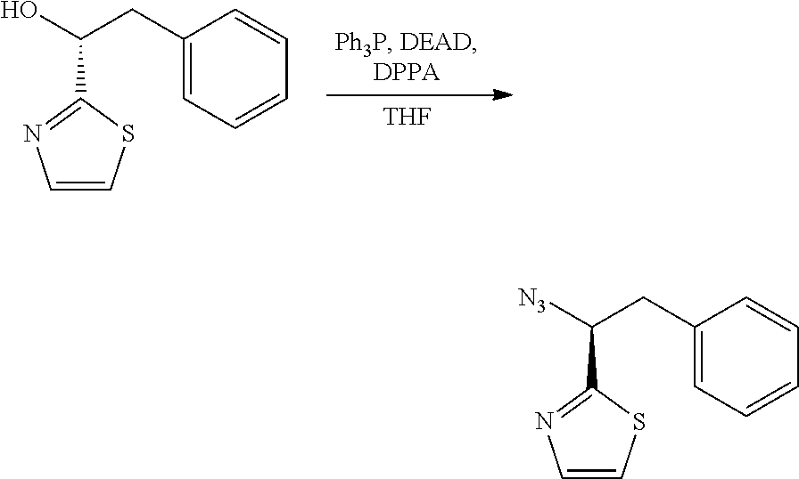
[THF].C1(CC(C2=NC=CS2)O)=CC=CC=C1.C1(CC(C2=NC=CS2)[N3])=CC=CC=C1
